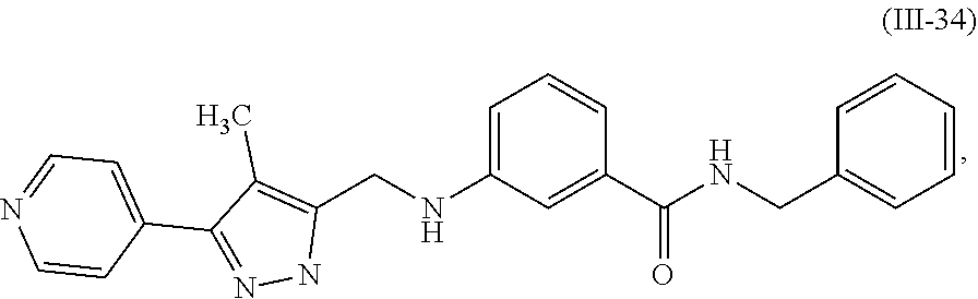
C1(CNC2=CC=CC(C(=O)NCC3=CC=CC=C3)=C2)=C(C)C(C2=CC=NC=C2)=NN1
